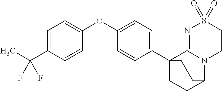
C1=C(C(C)(F)F)C=CC(OC2=CC=C(C34CCC(N5C3=NS(=O)(=O)CC5)CC4)C=C2)=C1
